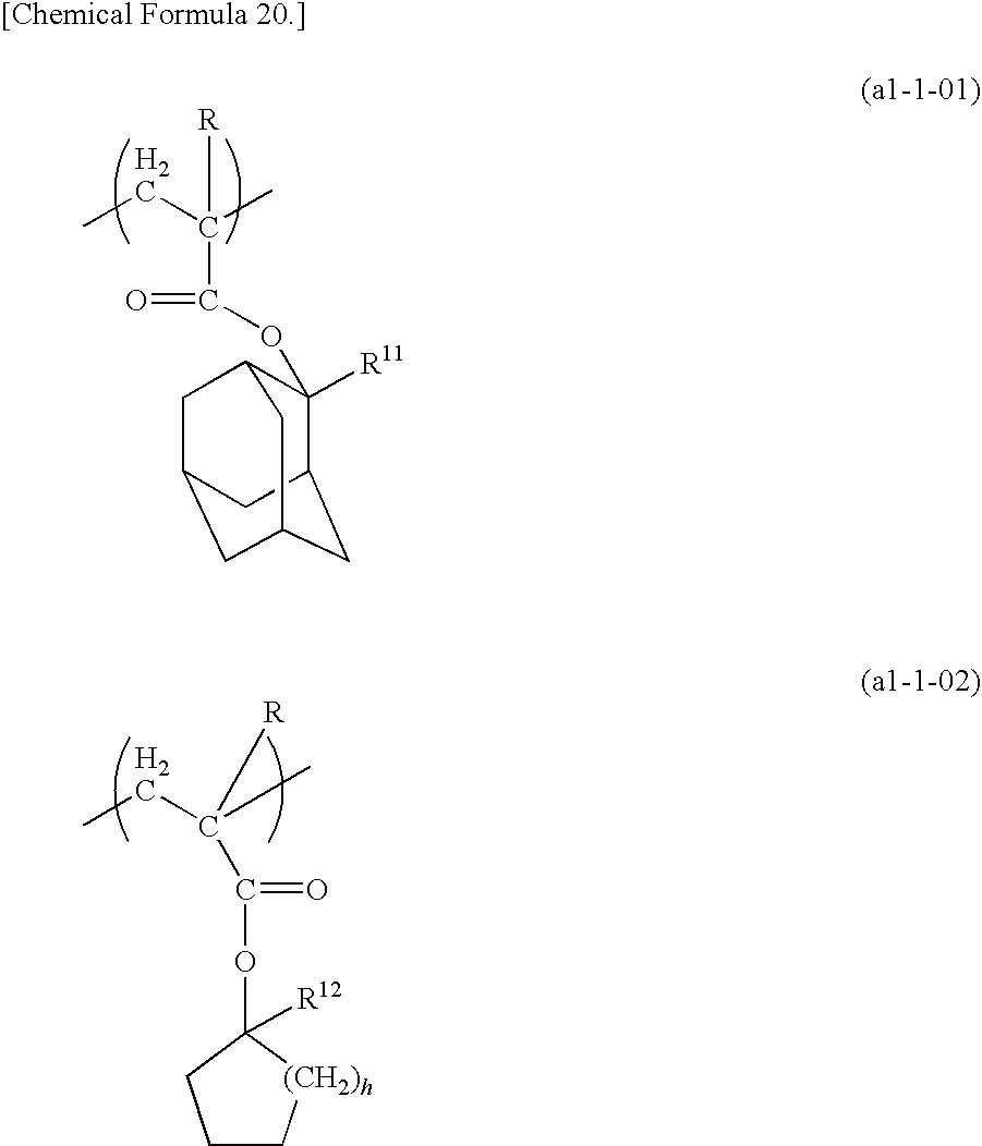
C1C[(CH2)h]C([R12])(OC(=O)C([R])(C)CC)C1.C1([R11])(OC(C(CC)(C)[R])=O)C2CC3CC(CC1C3)C2
